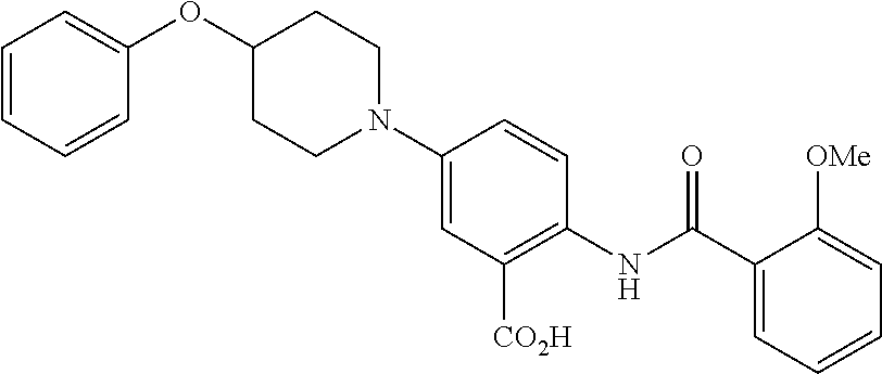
N1(C2=CC([CO2H])=C(NC(C3=CC=CC=C3[OMe])=O)C=C2)CCC(OC2=CC=CC=C2)CC1
